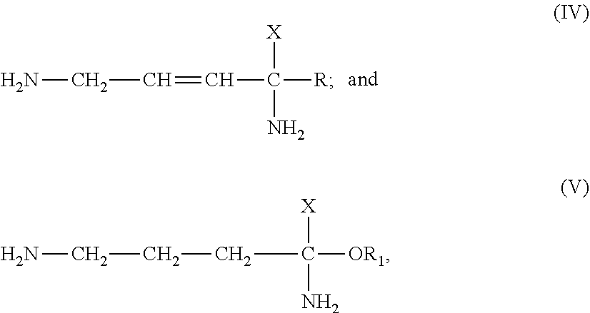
C(C=CCN)(N)([X])[R].NC([X])([OR1])CCCN
